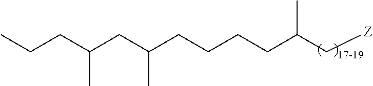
C(CC(CCCCC(C[Z])C)C)(CCC)C
